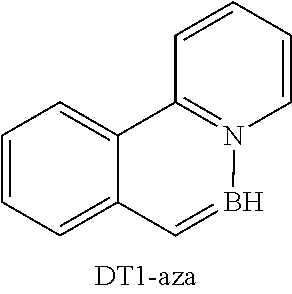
C1=CC=C2C(=C1)C1=N(C=CC=C1)B=C2
